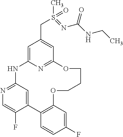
C1=C2N=C(C=C1CS(=NC(=O)NCC)(C)=O)OCCCOC1=C(C3=CC(=NC=C3F)N2)C=CC(F)=C1
